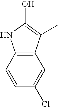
C12=C(C=CC(Cl)=C1)NC(O)=C2C
